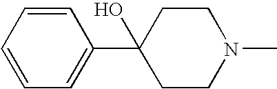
C1=CC=CC=C1C1(O)CCN(C)CC1
